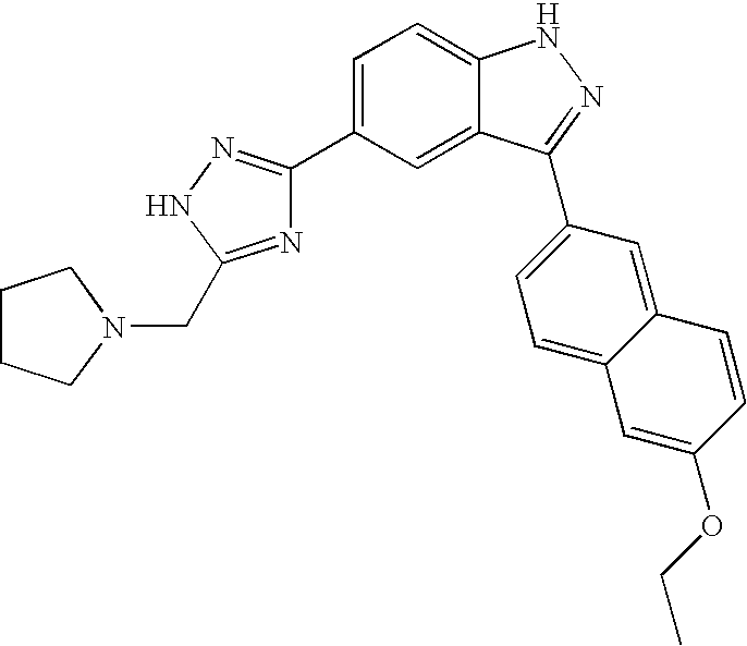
C1=C(C2=NNC(CN3CCCC3)=N2)C=C2C(=C1)NN=C2C1=CC=C2C(=C1)C=CC(OCC)=C2
